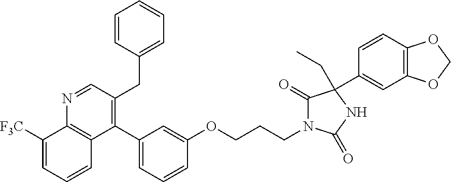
N1=CC(CC2=CC=CC=C2)=C(C2=CC=CC(OCCCN3C(=O)C(C4=CC5=C(C=C4)OCO5)(CC)NC3=O)=C2)C2=C1C([F3C])=CC=C2
